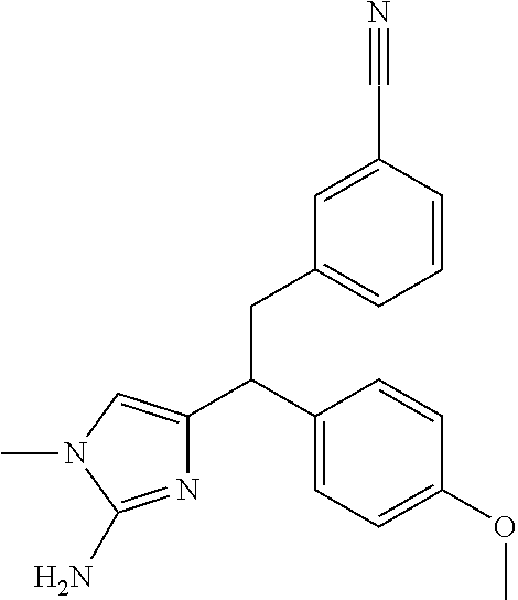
C1=CC(C(C2=CN(C)C(N)=N2)CC2=CC=CC(C#N)=C2)=CC=C1OC
